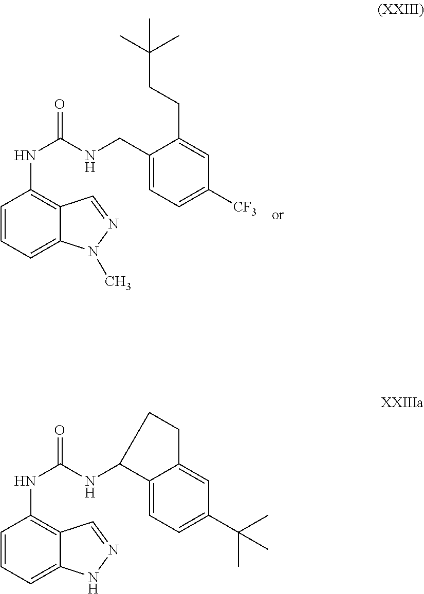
C1=CC=C2C(=C1NC(NCC1=CC=C([CF3])C=C1CCC(C)(C)C)=O)C=NN2C.C1=CC=C2C(=C1NC(NC1C3=CC=C(C(C)(C)C)C=C3CC1)=O)C=NN2
